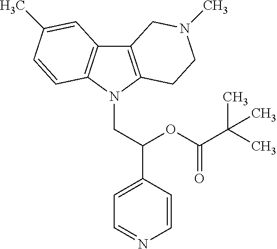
C12=C(N(CC(C3=CC=NC=C3)OC(C(C)(C)C)=O)C3=C1C=C(C)C=C3)CCN(C)C2
